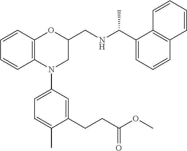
C1=CC2=C(C=C1)N(C1=CC=C(C)C(CCC(OC)=O)=C1)CC(CNC(C1=CC=CC3=C1C=CC=C3)C)O2
